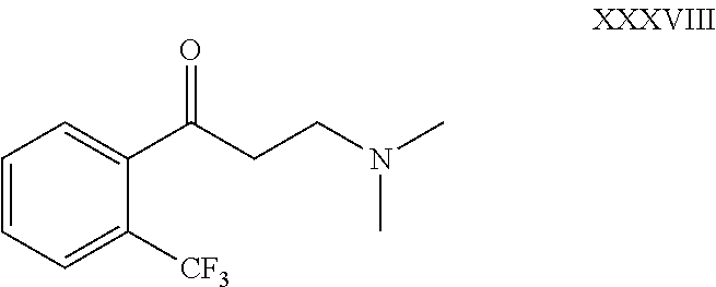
C1=CC=C([CF3])C(C(=O)CCN(C)C)=C1
